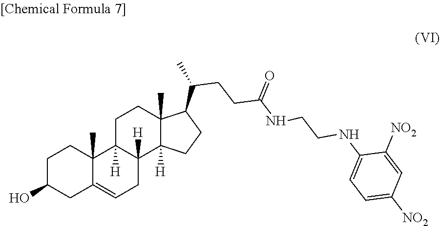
C1C(O)CC2=CCC3([H])C([H])(C2(C)C1)CCC1(C)C3([H])CCC1C(C)CCC(NCCNC1=CC=C([NO2])C=C1[NO2])=O
